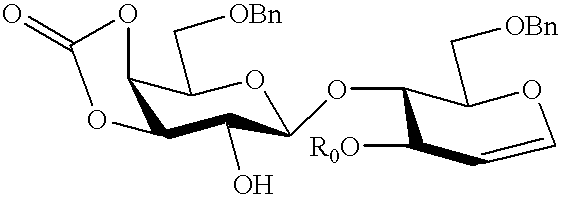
C1(OC2C(O)C3C(OC(=O)O3)C(C[OBn])O2)C(C[OBn])OC=CC1[R0O]
